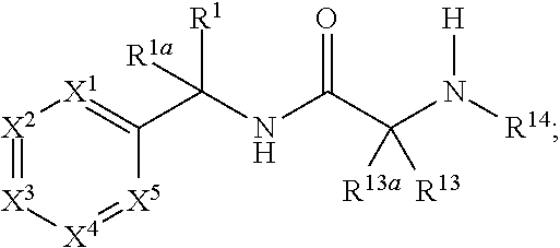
C(C(NC(C1=[X1][X2]=[X3][X4]=[X5]1)([R1])[R1a])=O)(N([R14])[H])([R13])[R13a]
